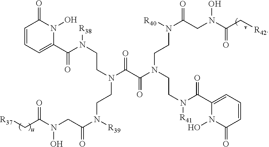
C1(C(N(CCN(CCN(C(CN(C(=O)C[R37])O)=O)[R39])C(C(N(CCN([R41])C(C2=CC=CC(=O)N2O)=O)CCN(C(CN(C(C[R42])=O)O)=O)[R40])=O)=O)[R38])=O)=CC=CC(=O)N1O
